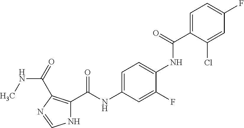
C1=C(C(NC2=CC=C(NC(C3=C(C(=O)NC)N=CN3)=O)C=C2F)=O)C(Cl)=CC(F)=C1
